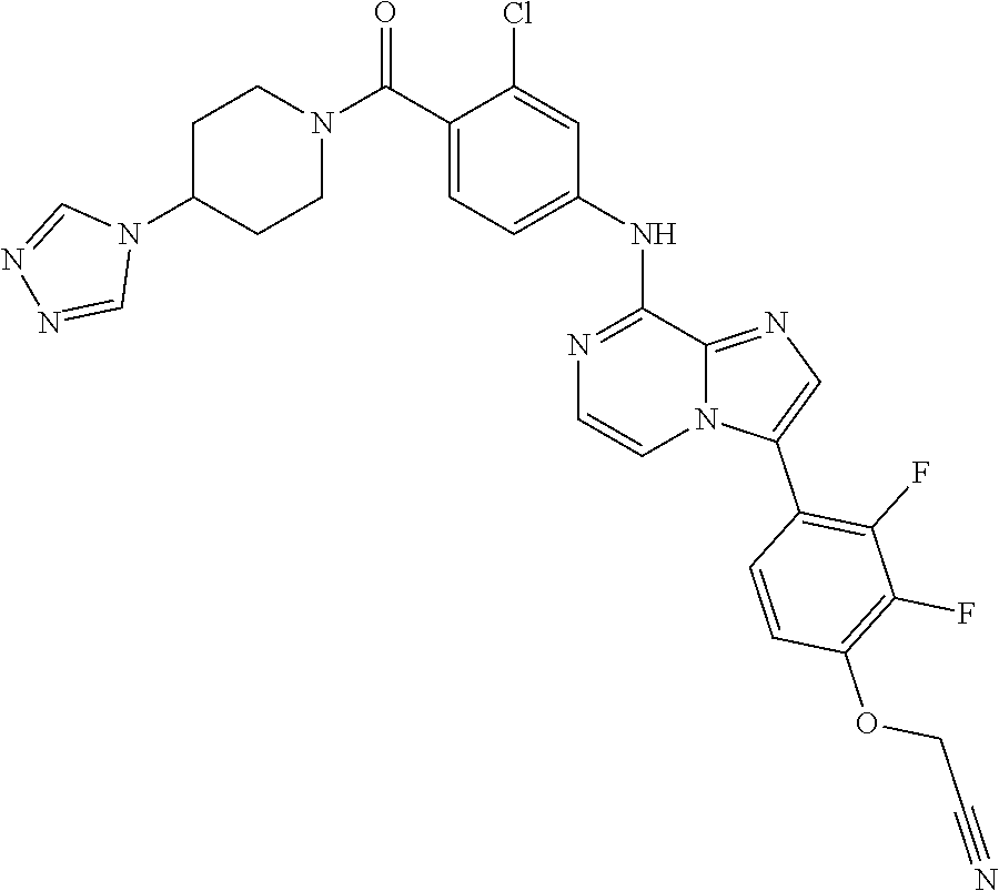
C(COC1=C(F)C(F)=C(C2=CN=C3N2C=CN=C3NC2=CC=C(C(N3CCC(N4C=NN=C4)CC3)=O)C(Cl)=C2)C=C1)#N
